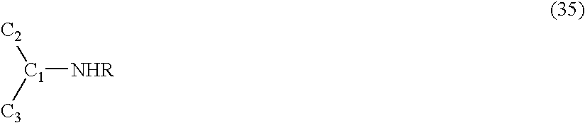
[C1]([NHR])([C2])[C3]
